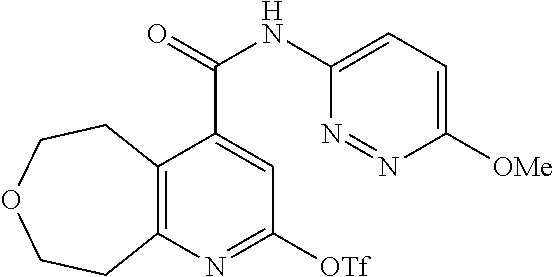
C12=C(N=C([OTf])C=C1C(NC1=CC=C([OMe])N=N1)=O)CCOCC2
